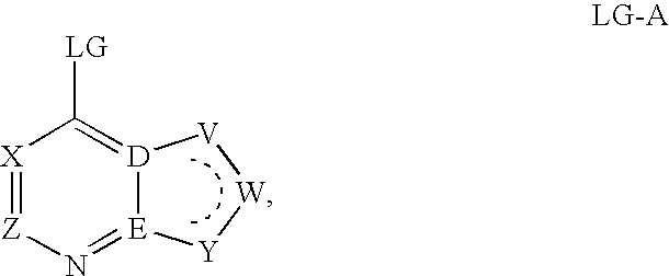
[X]1=[Z]N=[E]2[D](=C1[LG])[V][W][Y]2
